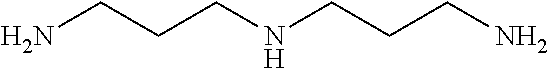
C(N)CCNCCCN
